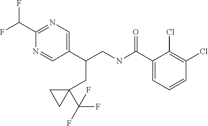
C1(C(CNC(C2=CC=CC(Cl)=C2Cl)=O)CC2(C(F)(F)F)CC2)=CN=C(C(F)F)N=C1
